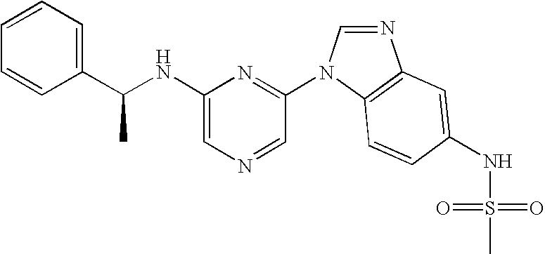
C1(NC(C2=CC=CC=C2)C)=CN=CC(N2C=NC3=C2C=CC(NS(C)(=O)=O)=C3)=N1
